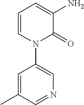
C1=CN(C2=CN=CC(C)=C2)C(=O)C(N)=C1
